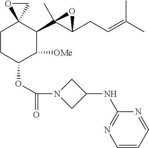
O(C1C([OMe])C(C2(C)C(CC=C(C)C)O2)C2(CC1)CO2)C(N1CC(NC2=NC=CC=N2)C1)=O
